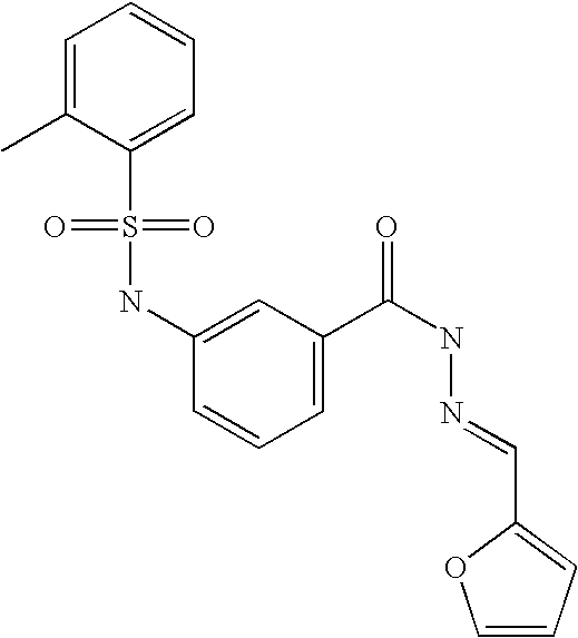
C1=C(C)C(S(=O)(NC2=CC(C(NN=CC3=CC=CO3)=O)=CC=C2)=O)=CC=C1
